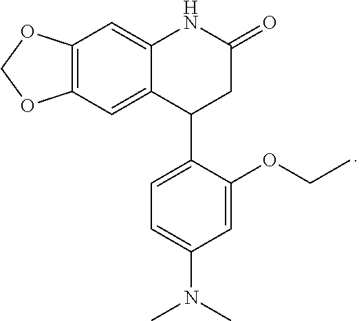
C12=C(C=C3C(=C1)C(C1=CC=C(N(C)C)C=C1OCC)CC(=O)N3)OCO2
